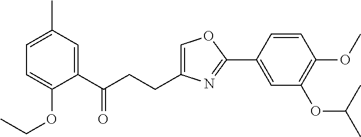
C1=C(CCC(C2=CC(C)=CC=C2OCC)=O)N=C(C2=CC(OC(C)C)=C(OC)C=C2)O1
